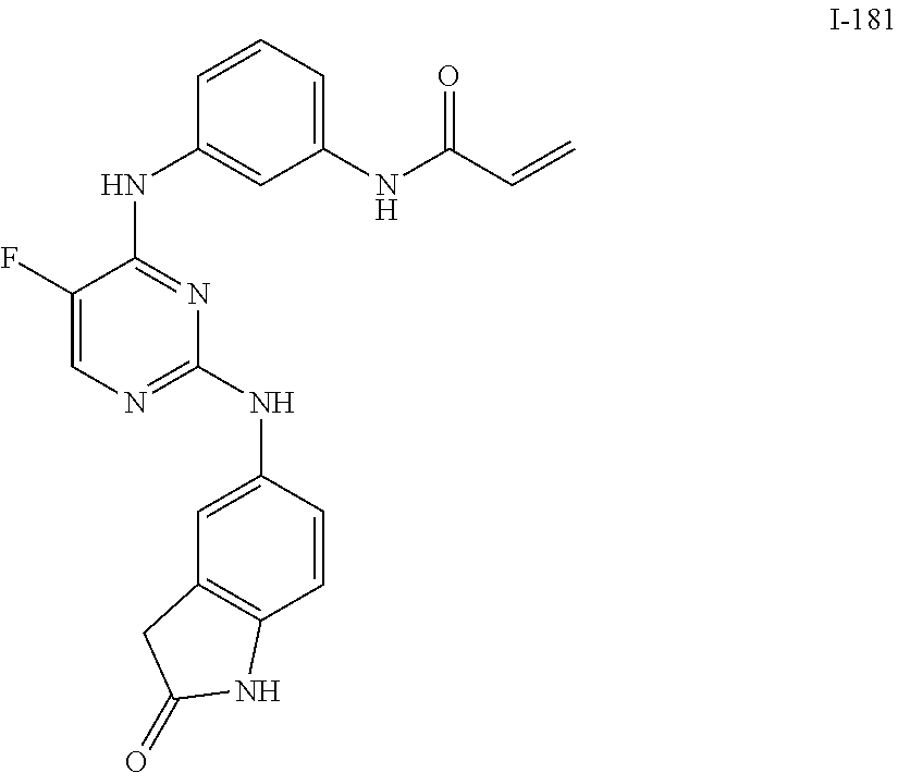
C1=CC=C(NC(C=C)=O)C=C1NC1=NC(NC2=CC3=C(C=C2)NC(=O)C3)=NC=C1F
